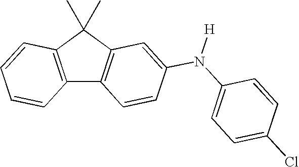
C12=C(C(C)(C)C3=C1C=CC(N(C1=CC=C(Cl)C=C1)[H])=C3)C=CC=C2
